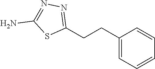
C1(CCC2=CC=CC=C2)=NN=C(N)S1
